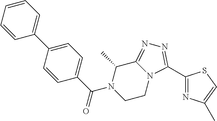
C1(C2=CC=CC=C2)=CC=C(C(N2CCN3C(=NN=C3C3=NC(C)=CS3)C2C)=O)C=C1
